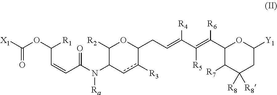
C(C=CC(=O)N(C1C([R2])OC(CC=C(C(=C(C2C([R7])C([R8])([R8])CC([Y1])O2)[R6])[R5])[R4])c([R3])c1)[Ra])([R1])OC([X1])=O
